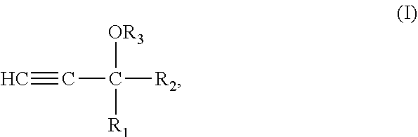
C#CC([OR3])([R2])[R1]
